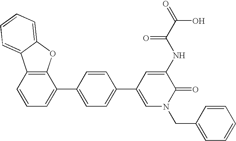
C12=C(C=CC=C1C1=CC=C(C3=CN(CC4=CC=CC=C4)C(=O)C(NC(=O)C(O)=O)=C3)C=C1)C1=CC=CC=C1O2
